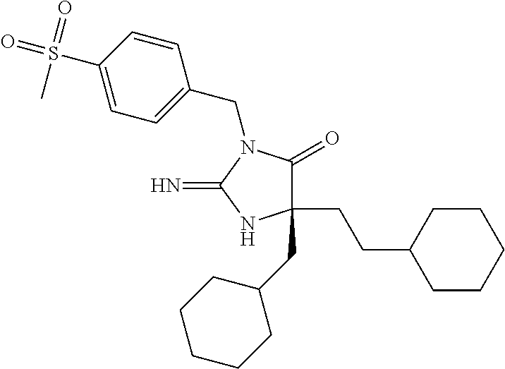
C1(CCC2CCCCC2)(CC2CCCCC2)C(=O)N(CC2=CC=C(S(=O)(=O)C)C=C2)C(=N)N1
